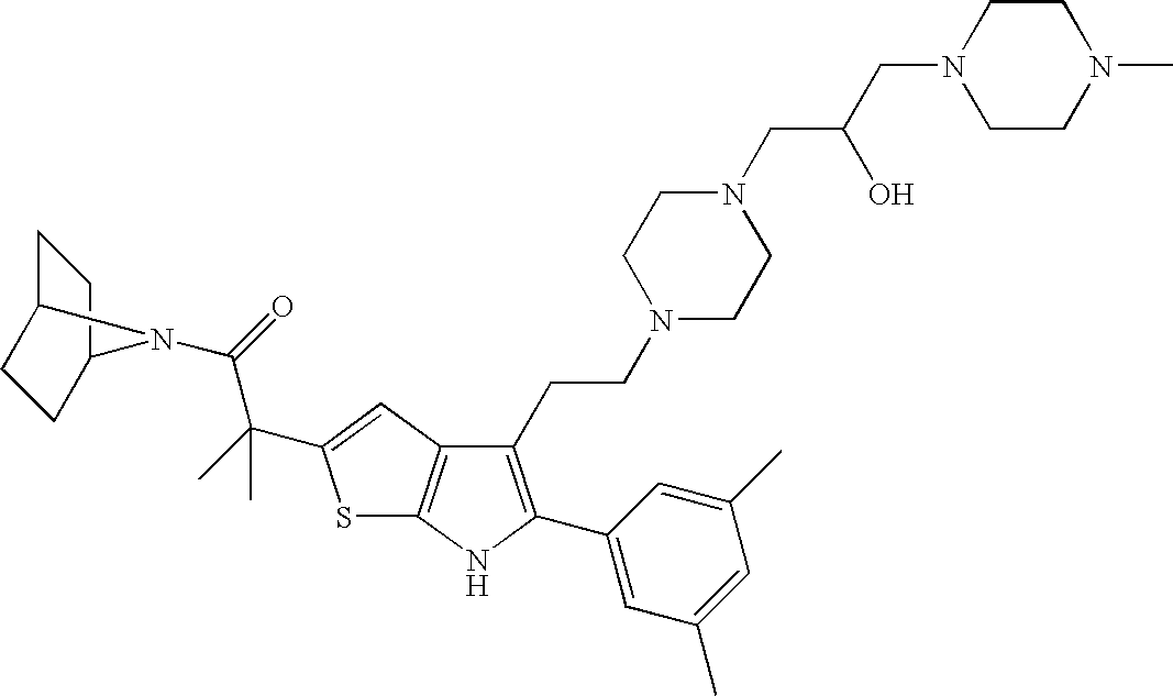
C1C2CCC(C1)N2C(=O)C(C)(C)C1=CC2=C(S1)NC(C1=CC(C)=CC(C)=C1)=C2CCN1CCN(CC(CN2CCN(C)CC2)O)CC1
